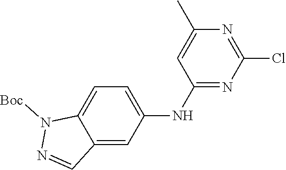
C12=CC=C(NC3=NC(Cl)=NC(C)=C3)C=C1C=NN2[Boc]
